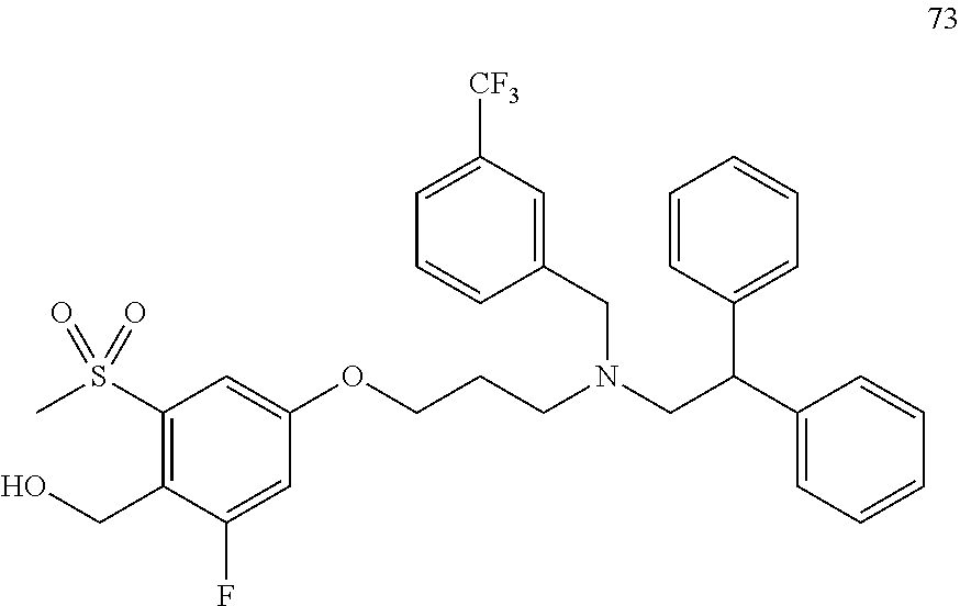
C(N(CC(C1=CC=CC=C1)C1=CC=CC=C1)CC1=CC([CF3])=CC=C1)CCOC1=CC(S(C)(=O)=O)=C(CO)C(F)=C1
